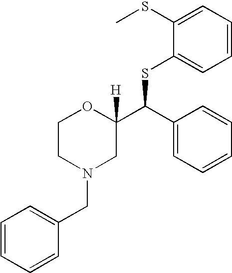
C1(SC)=CC=CC=C1SC(C1([H])OCCN(CC2=CC=CC=C2)C1)C1=CC=CC=C1
